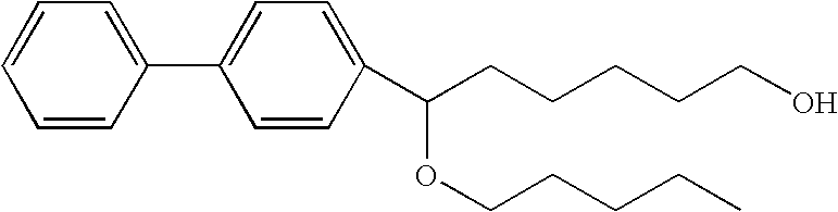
C1(C2=CC=C(C(CCCCCO)OCCCCC)C=C2)=CC=CC=C1
